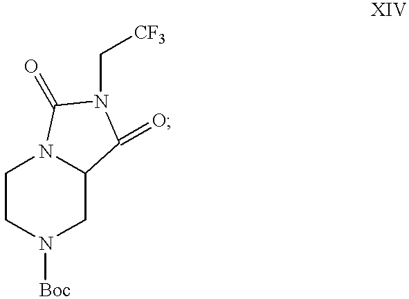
C1CN([Boc])CC2N1C(=O)N(C[CF3])C2=O
